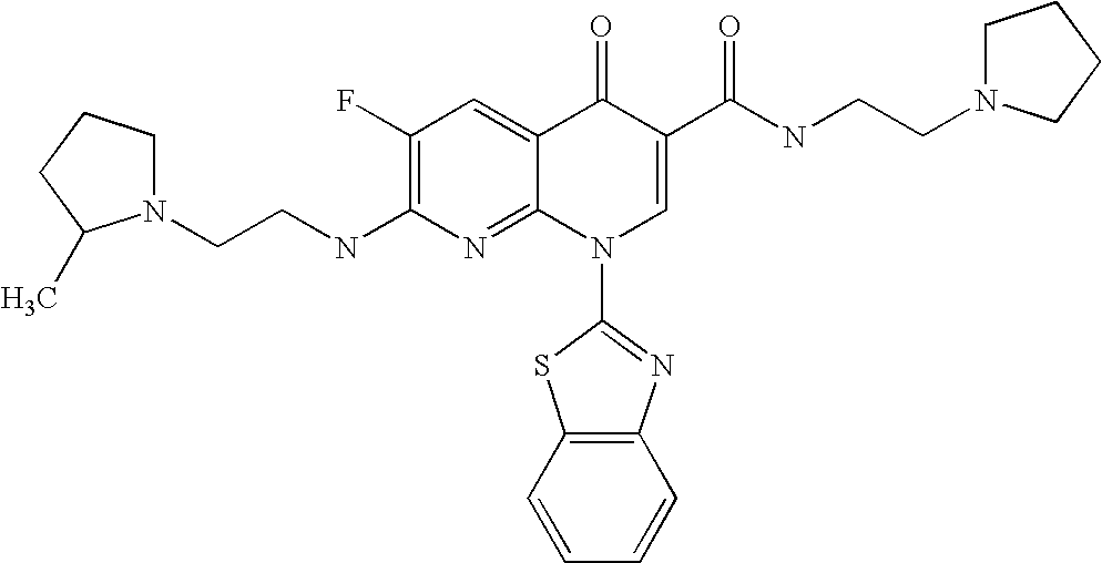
N1(CCNC2=C(F)C=C3C(=N2)N(C2=NC4=C(S2)C=CC=C4)C=C(C(NCCN2CCCC2)=O)C3=O)CCCC1C
